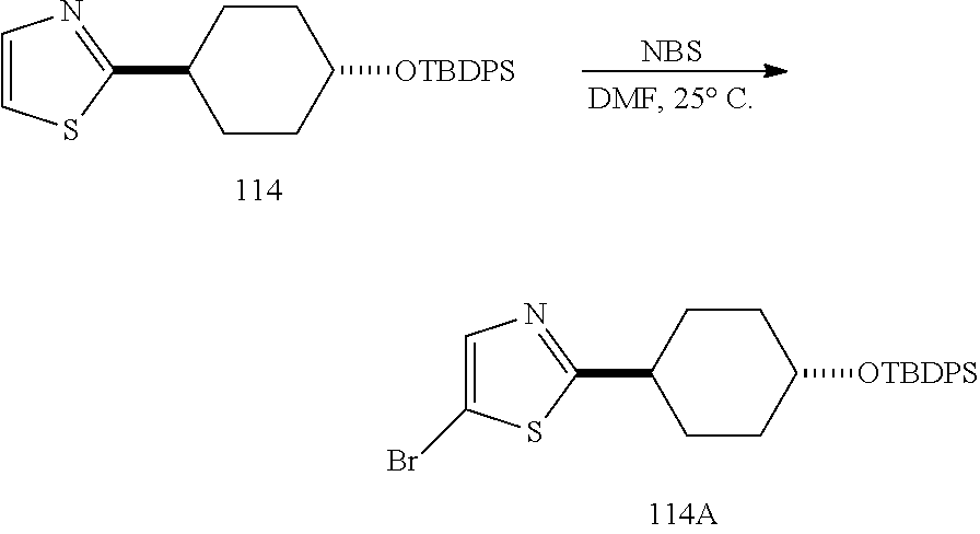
C1CC(C2=NC=CS2)CCC1[OTBDPS].[NBS].C1CC(C2=NC=C(Br)S2)CCC1[OTBDPS]
